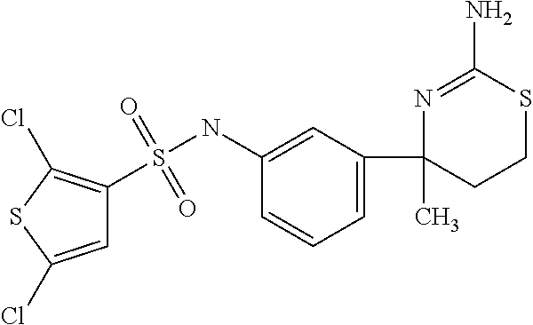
C1=C(Cl)SC(Cl)=C1S(NC1=CC(C2(C)N=C(N)SCC2)=CC=C1)(=O)=O
